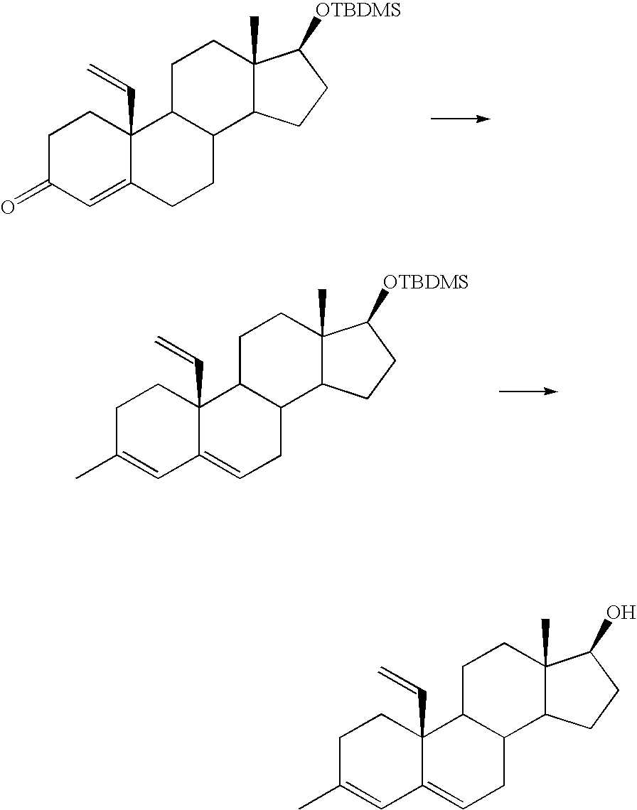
C1C(=O)C=C2C(C=C)(C1)C1C(CC2)C2C(C)(CC1)C([OTBDMS])CC2.C1C(C)=CC2=CCC3C(C2(C=C)C1)CCC1(C)C3CCC1[OTBDMS].C1C(C)=CC2=CCC3C(C2(C=C)C1)CCC1(C)C3CCC1O
